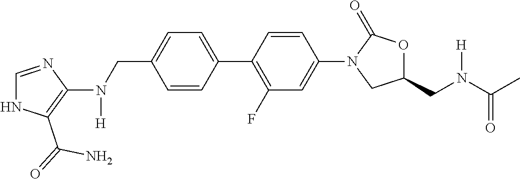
C1=NC(N([H])CC2=CC=C(C3=C(F)C=C(N4CC(CN([H])C(=O)C)OC4=O)C=C3)C=C2)=C(C(N)=O)N1
